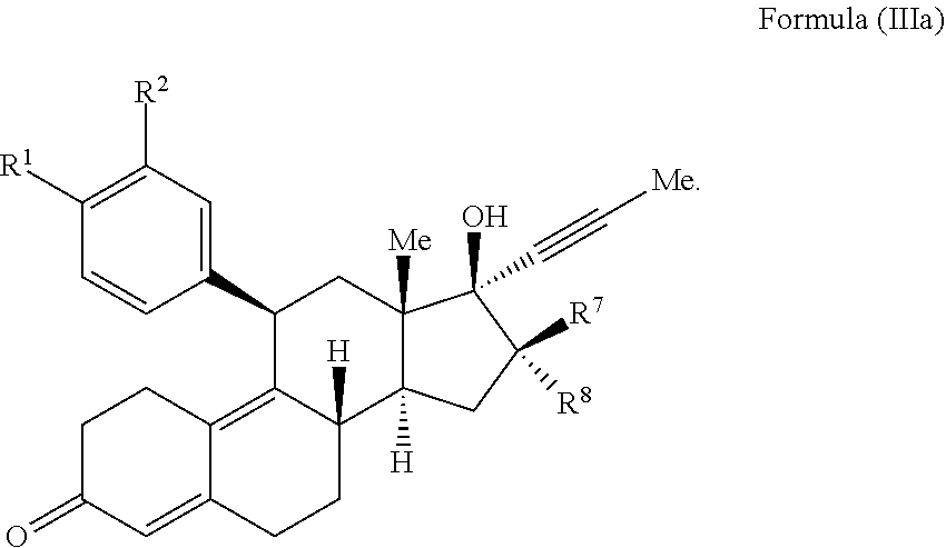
C1(C2=CC([R2])=C([R1])C=C2)C2=C3C(=CC(=O)CC3)CCC2([H])C2([H])C([Me])(C1)C(O)(C#C[Me])C([R8])([R7])C2
